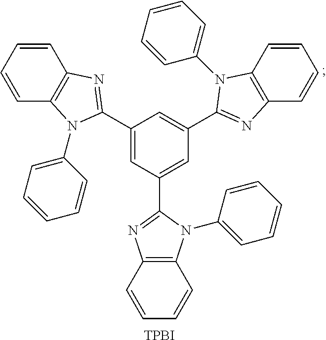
C1(C2=NC3=C(C=CC=C3)N2C2=CC=CC=C2)=CC(C2=NC3=C(N2C2=CC=CC=C2)C=CC=C3)=CC(C2=NC3=C(C=CC=C3)N2C2=CC=CC=C2)=C1.[TPBI]
